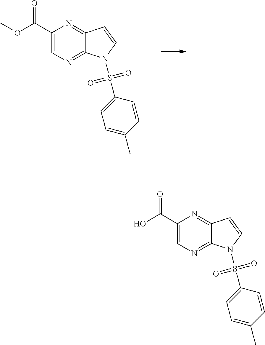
C1(C(OC)=O)=CN=C2C(=N1)C=CN2S(=O)(=O)C1=CC=C(C)C=C1.C1(C(O)=O)=CN=C2C(=N1)C=CN2S(=O)(=O)C1=CC=C(C)C=C1
